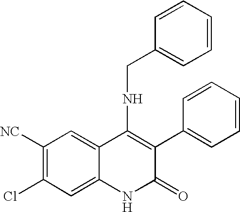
C1([NC])=C(Cl)C=C2C(=C1)C(NCC1=CC=CC=C1)=C(C1=CC=CC=C1)C(=O)N2
